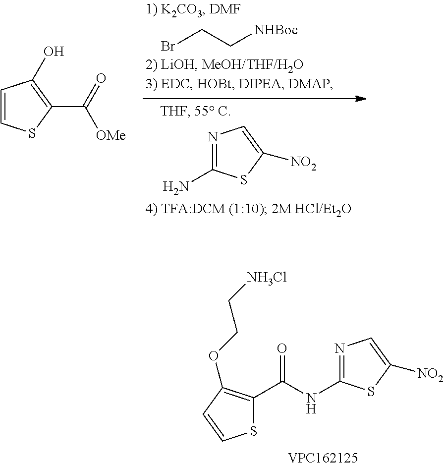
BrCC[NHBoc].NC1=NC=C([NO2])S1.C1=CSC(C(=O)[OMe])=C1O.S1C(C(NC2=NC=C([NO2])S2)=O)=C(OCC[NH3Cl])C=C1.[VPC162125]
